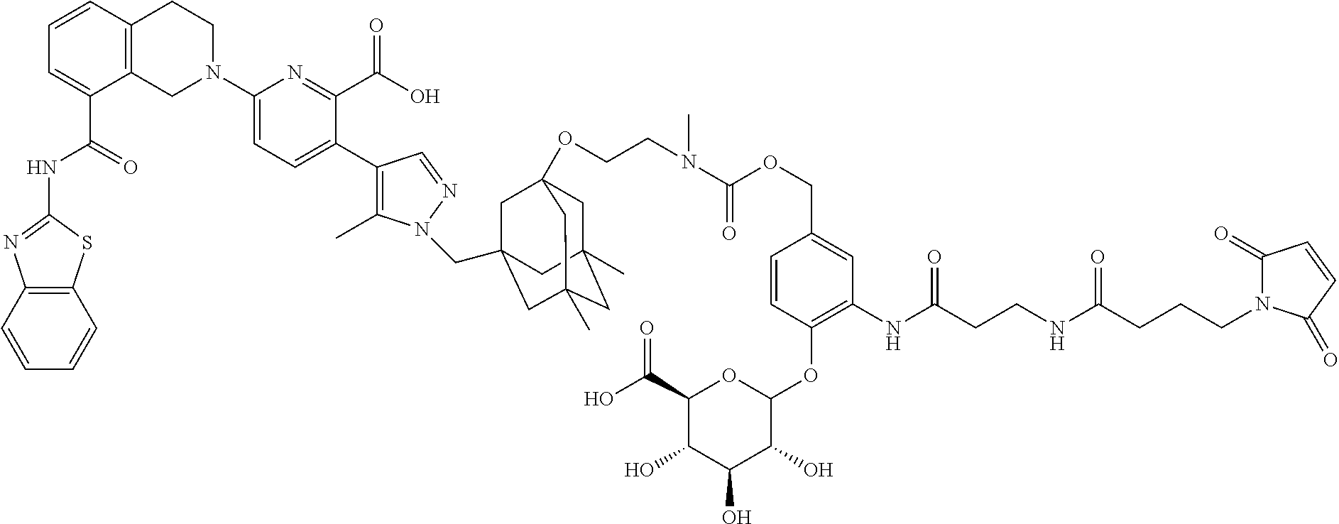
C12=C(C=CC=C1)SC(NC(C1=CC=CC3=C1CN(C1=CC=C(C4=C(C)N(CC56CC7(OCCN(C(OCC8=CC(NC(CCNC(CCCN9C(=O)C=CC9=O)=O)=O)=C(OC9C(O)C(O)C(O)C(C(O)=O)O9)C=C8)=O)C)CC(C)(CC(C)(C5)C7)C6)N=C4)C(C(O)=O)=N1)CC3)=O)=N2
